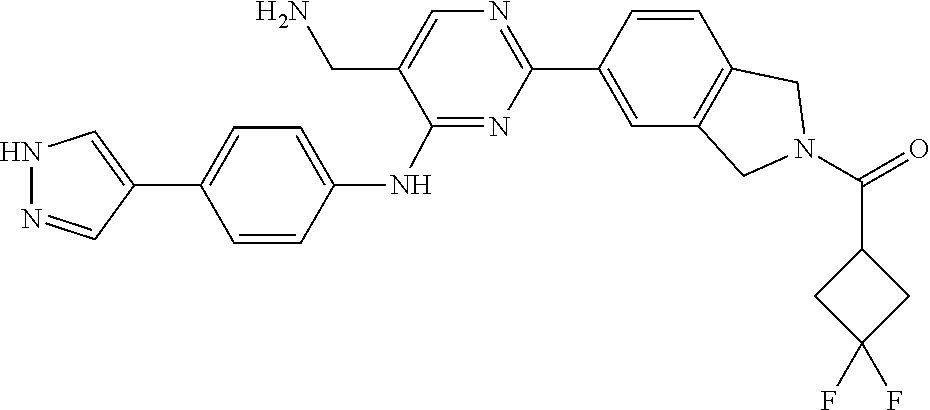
O=C(N1CC2=C(C=CC(C3=NC=C(CN)C(NC4=CC=C(C5=CNN=C5)C=C4)=N3)=C2)C1)C1CC(F)(F)C1
